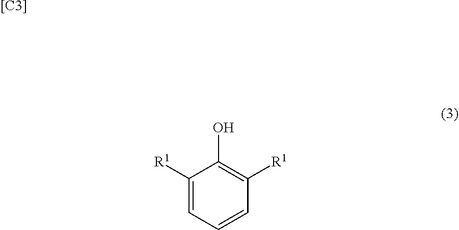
C1([R1])=CC=CC([R1])=C1O.[[C3]]
